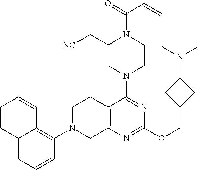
C12=CC=CC(N3CC4=C(CC3)C(N3CCN(C(=O)C=C)C(C[NC])C3)=NC(OCC3CC(N(C)C)C3)=N4)=C1C=CC=C2
